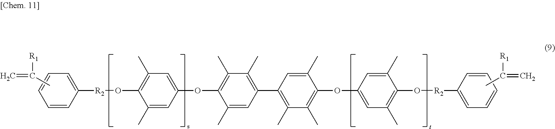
C1=CC([R2]OC2=C(C)C=C(OC3=C(C)C(C)=C(C4=C(C)C(C)=C(OC5=CC(C)=C(O[R2]C6=CC=CC=C6)C(C)=C5)C(C)=C4)C=C3C)C=C2C)=CC=C1.CC(=C)[R1].CC(=C)[R1]
